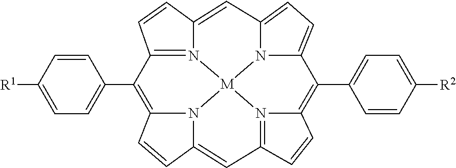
C12=CC3=CC=C4N3[M]35N1=C(C=C2)C(C1=CC=C([R1])C=C1)=C1C=CC(=CC2=N3C(=C4C3=CC=C([R2])C=C3)C=C2)N15
